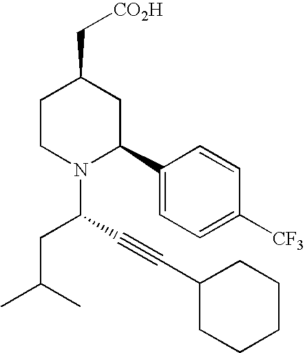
C1CN(C(C#CC2CCCCC2)CC(C)C)C(C2=CC=C([CF3])C=C2)CC1C[CO2H]
